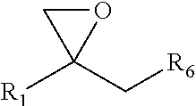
O1CC1(C[R6])[R1]
